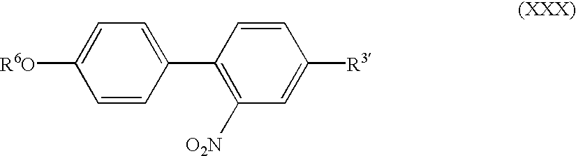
C1=C([R6O])C=CC(C2=C([O2N])C=C([R3])C=C2)=C1
